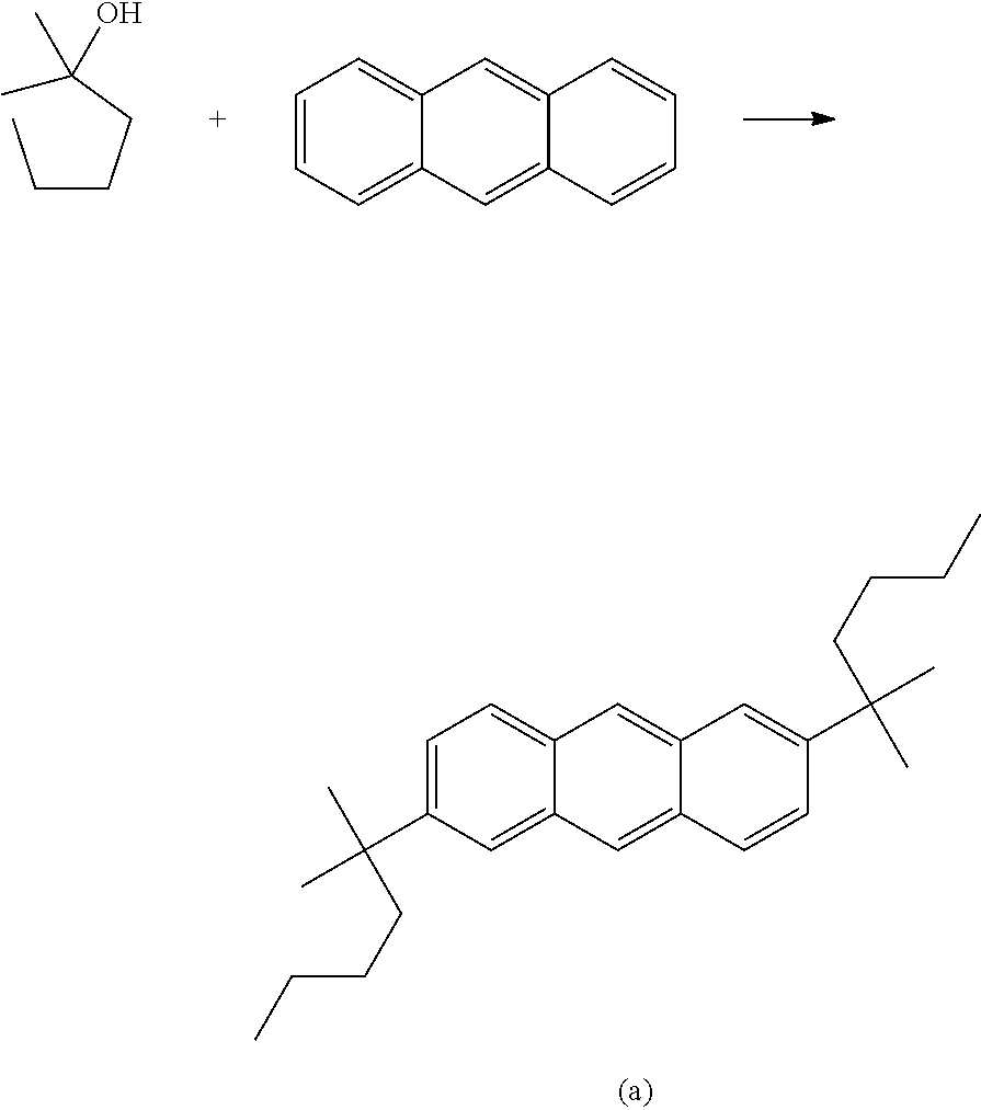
C(CCC(C)(O)C)C.C1=CC=C2C(=C1)C=C1C(=C2)C=CC=C1.C1=C(C(C)(C)CCCC)C=C2C(=C1)C=C1C(=C2)C=CC(C(CCCC)(C)C)=C1
